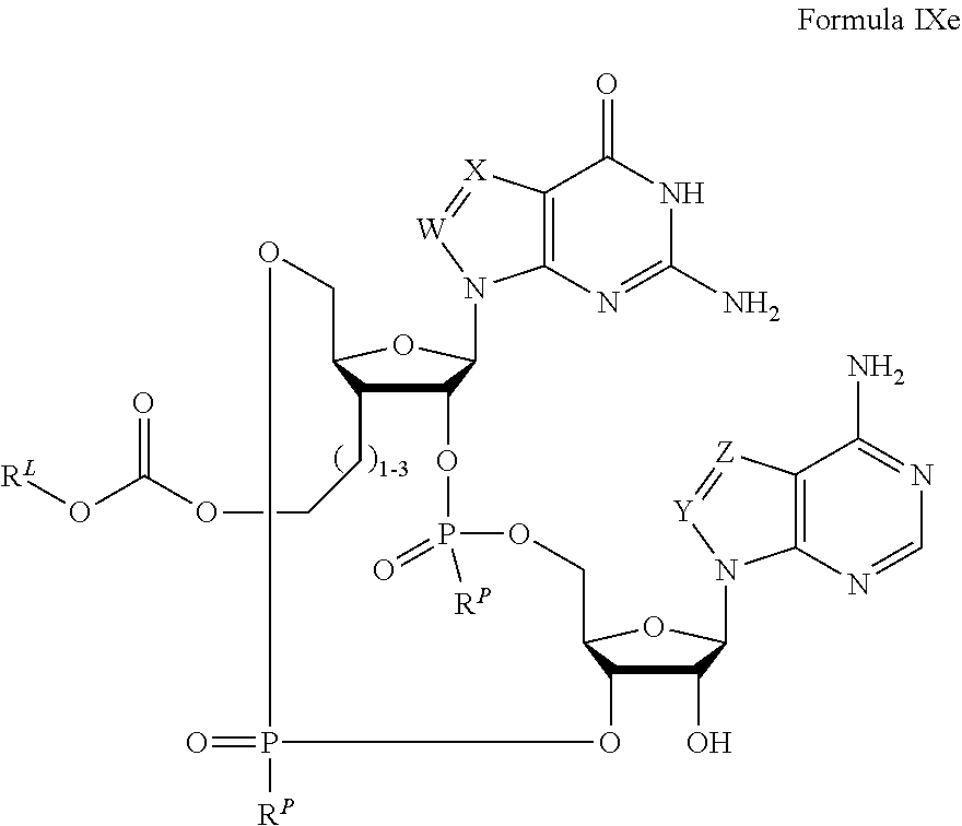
C12C(CCOC(O[RL])=O)C(OC1N1C3=C(C(=O)NC(N)=N3)[X]=[W]1)COP(=O)([RP])OC1C(O)C(N3C4=C(C(N)=NC=N4)[Z]=[Y]3)OC1COP([RP])(=O)O2
